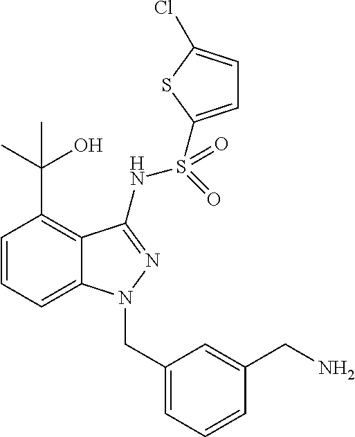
C1=CC=C2C(=C1C(C)(O)C)C(NS(=O)(=O)C1=CC=C(Cl)S1)=NN2CC1=CC=CC(CN)=C1
